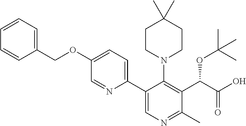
C1=C(COC2=CC=C(C3=CN=C(C)C(C(C(O)=O)OC(C)(C)C)=C3N3CCC(C)(C)CC3)N=C2)C=CC=C1
